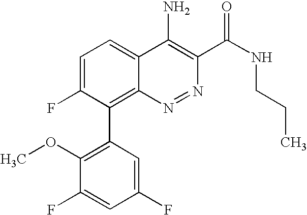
C1=C(F)C(C2=C(OC)C(F)=CC(F)=C2)=C2C(=C1)C(N)=C(C(NCCC)=O)N=N2
